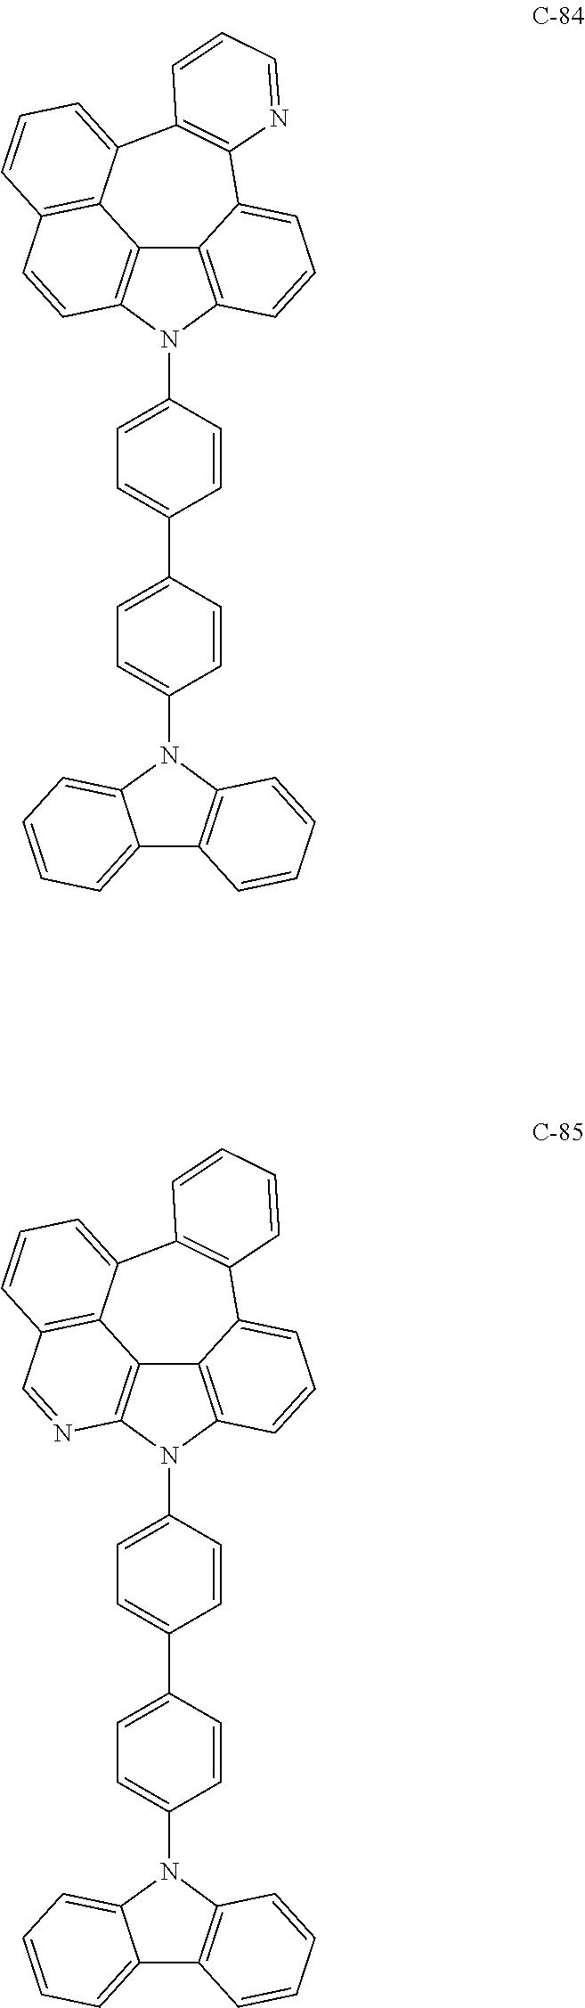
C12=C3N(C4=CC=C(C5=CC=C(N6C7=CC=CC=C7C7=C6C=CC=C7)C=C5)C=C4)C4=C1C1=C(C=C4)C=CC=C1C1=C(C2=CC=C3)N=CC=C1.C12=C3N(C4=CC=C(C5=CC=C(N6C7=CC=CC=C7C7=C6C=CC=C7)C=C5)C=C4)C4=C1C1=C(C=N4)C=CC=C1C1=C(C2=CC=C3)C=CC=C1
